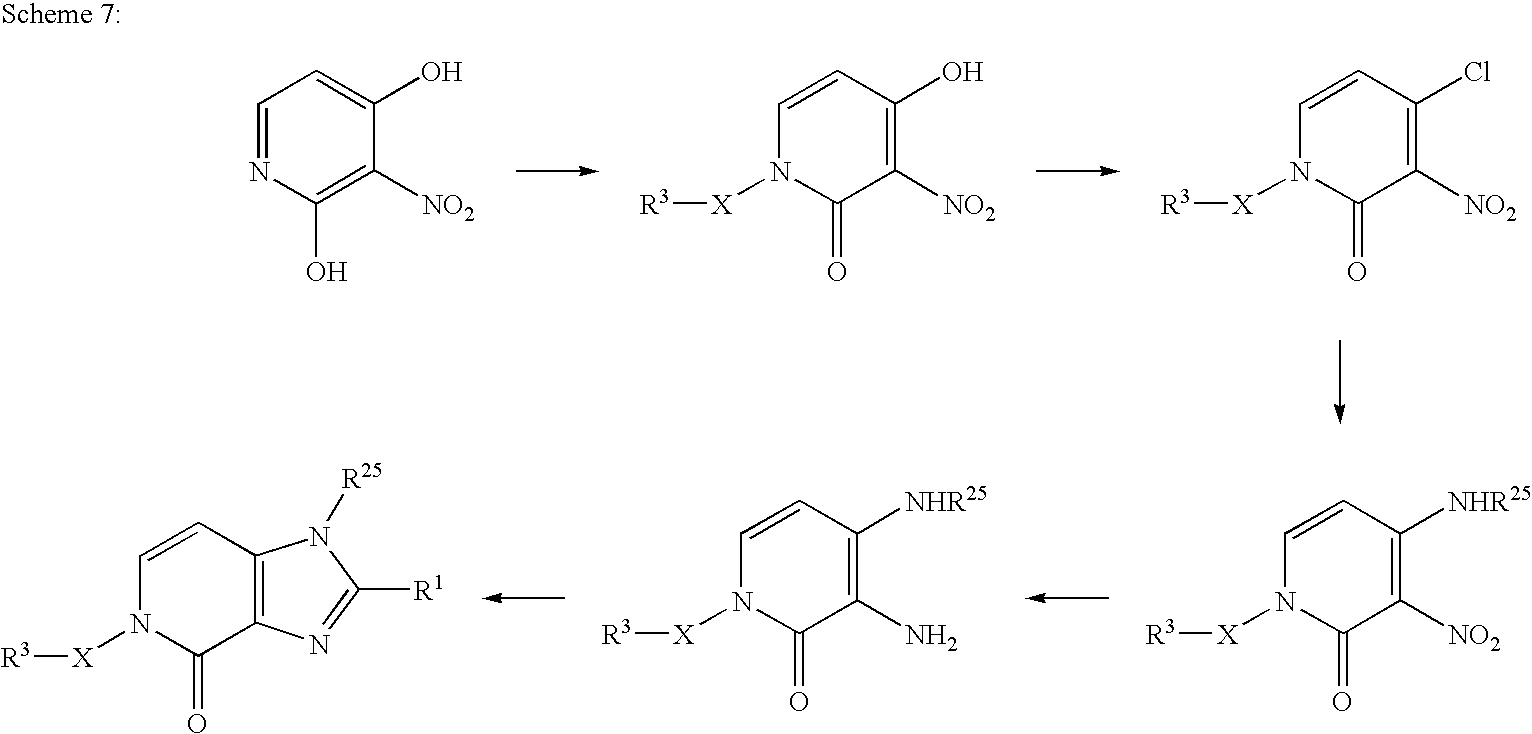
C1=CC(Cl)=C([NO2])C(=O)N1[X][R3].C1=CC(O)=C([NO2])C(=O)N1[X][R3].C1=NC(O)=C([NO2])C(O)=C1.C1=CC2=C(C(=O)N1[X][R3])N=C([R1])N2[R25].C1=CC([NHR25])=C(N)C(=O)N1[X][R3].C1=CC([NHR25])=C([NO2])C(=O)N1[X][R3]
